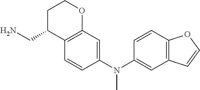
C1C(CN)C2=C(OC1)C=C(N(C1=CC3=C(C=C1)OC=C3)C)C=C2
